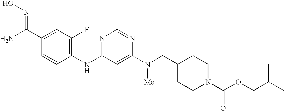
C1(C(N)=NO)=CC(F)=C(NC2=NC=NC(N(CC3CCN(C(OCC(C)C)=O)CC3)[Me])=C2)C=C1
